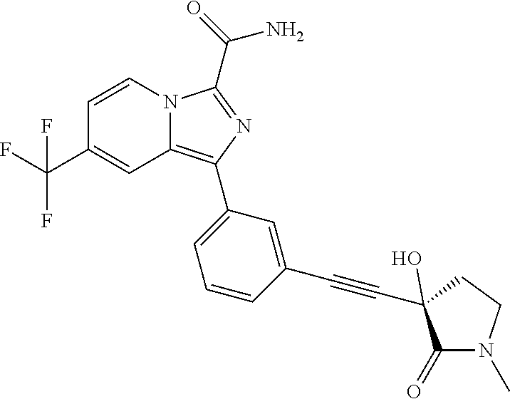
C1=CN2C(=C(C3=CC=CC(C#CC4(O)C(=O)N(C)CC4)=C3)N=C2C(N)=O)C=C1C(F)(F)F
